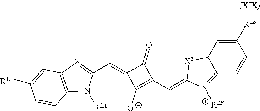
C1(=CC2=[X1]C3=C(N2[R2A])C=CC([R1A])=C3)C([O-])=C(C=C2N([R2B])=C3C([X2]2)C=C([R1B])C=C3)C1=O
